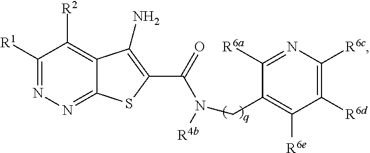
C1([R1])=NN=C2C(=C1[R2])C(N)=C(C(=O)N([R4b])CC1=C([R6e])C([R6d])=C([R6c])N=C1[R6a])S2
